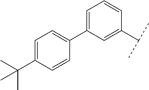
C1=C(C(C)C)C=CC=C1C1=CC=C(C(C)(C)C)C=C1
